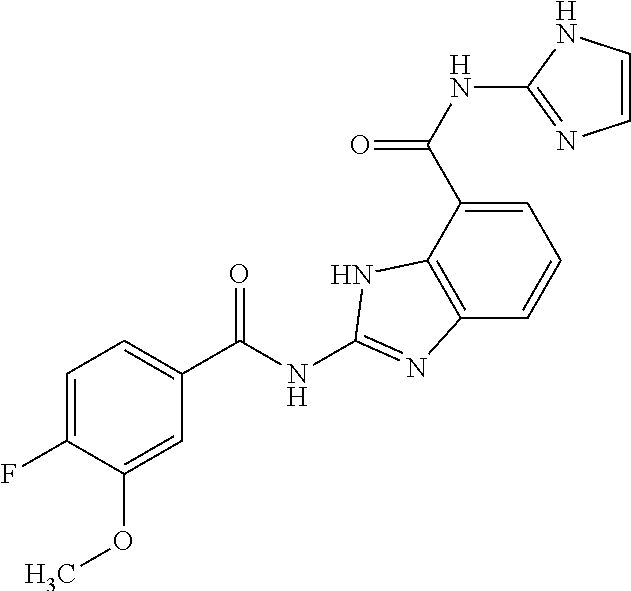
C1=C(C(NC2=NC=CN2)=O)C2=C(C=C1)N=C(NC(C1=CC=C(F)C(OC)=C1)=O)N2
